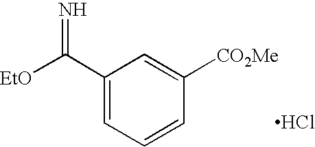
C(C1=CC=CC([CO2Me])=C1)(=N)[EtO].Cl
